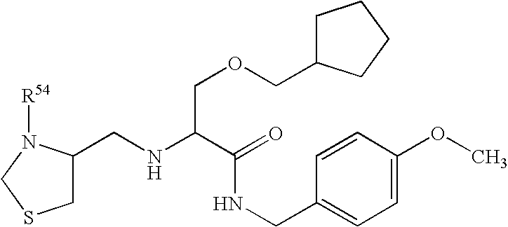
C1(CNC(C(=O)NCC2=CC=C(OC)C=C2)COCC2CCCC2)CSCN1[R54]
